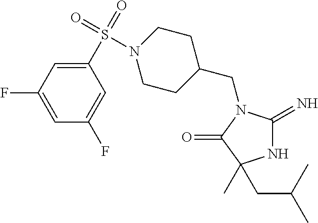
N1C(=N)N(CC2CCN(S(C3=CC(F)=CC(F)=C3)(=O)=O)CC2)C(=O)C1(CC(C)C)C
